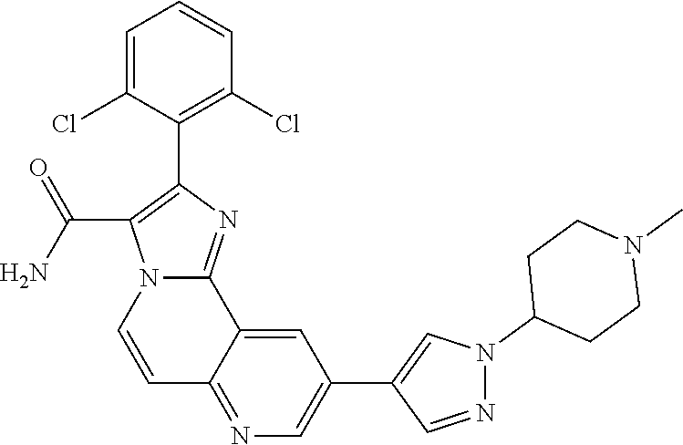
C1=C(Cl)C(C2=C(C(N)=O)N3C(=N2)C2=CC(C4=CN(C5CCN(C)CC5)N=C4)=CN=C2C=C3)=C(Cl)C=C1
